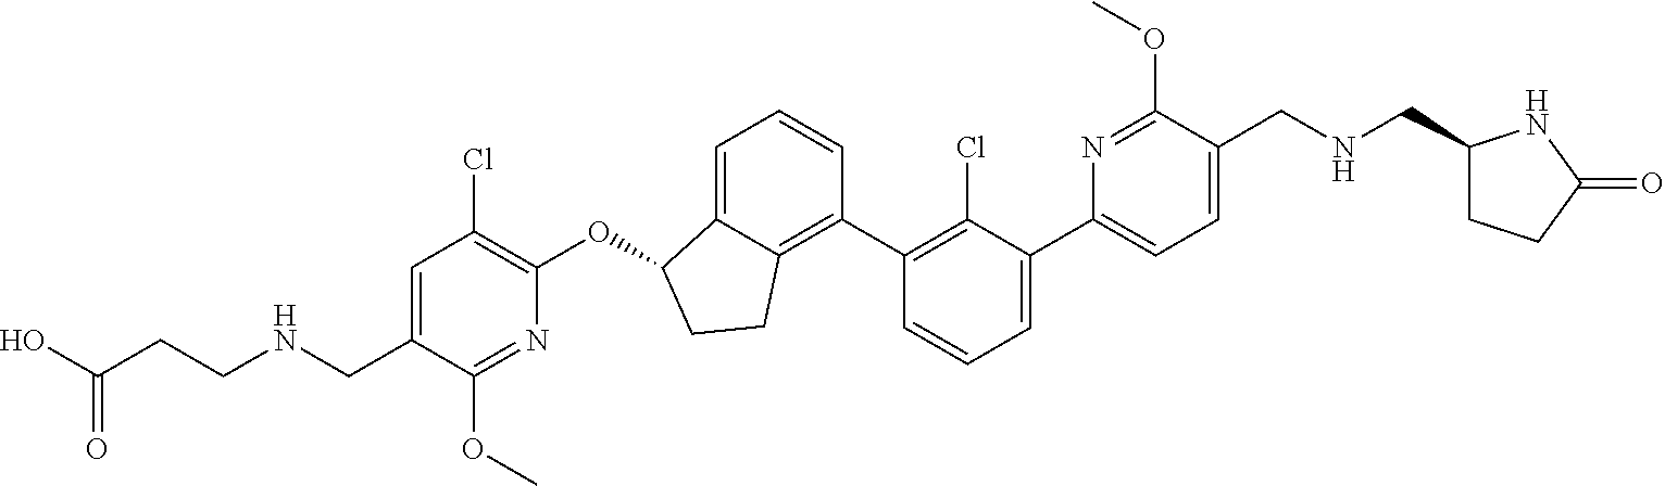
C(C1=CC(Cl)=C(OC2C3=CC=CC(C4=C(Cl)C(C5=CC=C(CNCC6CCC(=O)N6)C(OC)=N5)=CC=C4)=C3CC2)N=C1OC)NCCC(O)=O
